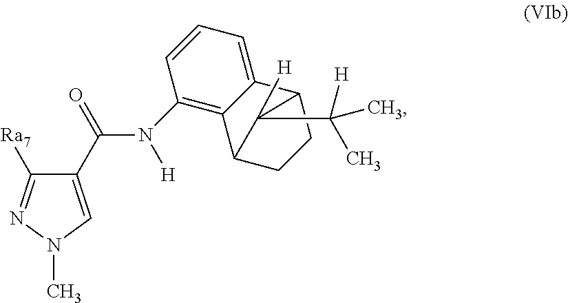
C1(C(N([H])C2=C3C(=CC=C2)C2CCC3C2([H])C(C)([H])C)=O)=CN(C)N=C1[Ra7]
